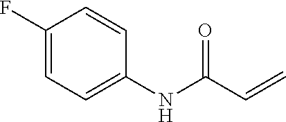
C1(F)=CC=C(NC(C=C)=O)C=C1
